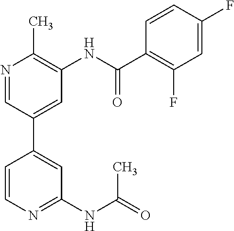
N1=CC(C2=CC(NC(=O)C)=NC=C2)=CC(NC(C2=C(F)C=C(F)C=C2)=O)=C1C
